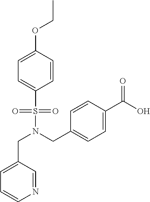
C1=C(CN(S(=O)(=O)C2=CC=C(OCC)C=C2)CC2=CC=C(C(O)=O)C=C2)C=NC=C1
